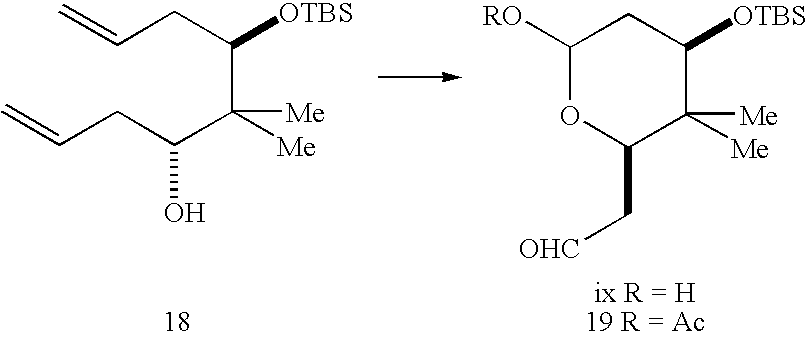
C=CCC([OTBS])C([Me])([Me])C(CC=C)O.[RO]C1CC([OTBS])C([Me])([Me])C(C[OHC])O1
